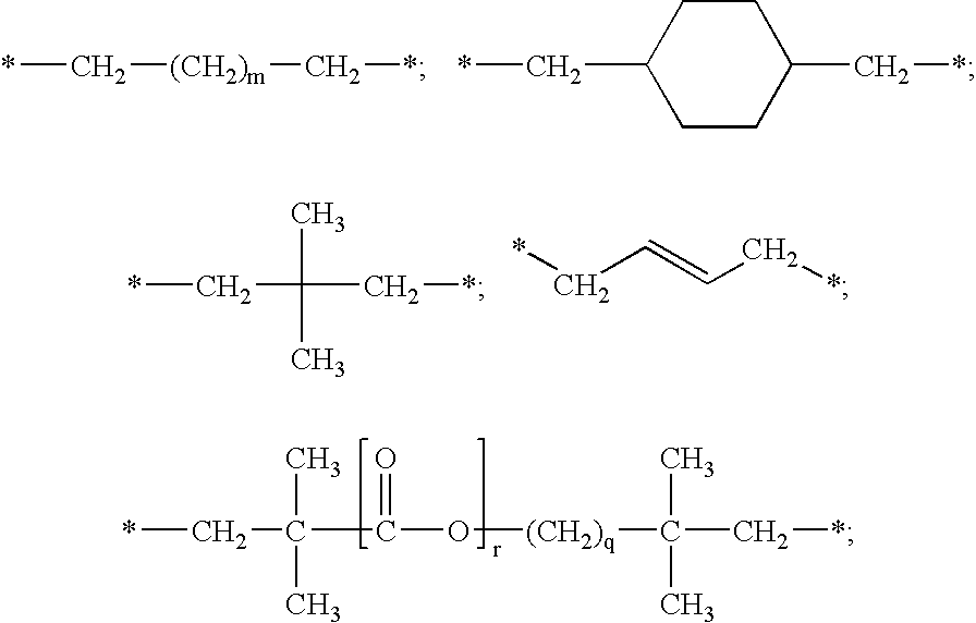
*C[(CH2)m]C*.C1CC(C*)CCC1C*.*CC(C*)(C)C.*CC=CC*.*CC(C(O[(CH2)q]C(C*)(C)C)=O)(C)C
